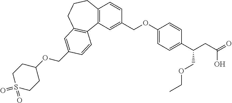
C12=C(C=C(COC3=CC=C(C(CC(=O)O)COCC)C=C3)C=C1)C1=C(CCC2)C=C(COC2CCS(=O)(=O)CC2)C=C1
